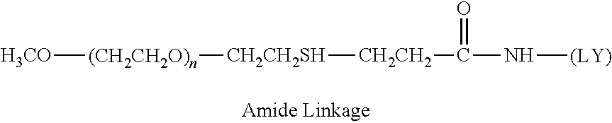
[H3CO][(CH2CH2O)n][CH2CH2SH][CH2CH2]C(N[(LY)])=O
